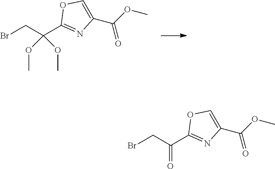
C(C(C1=NC(C(OC)=O)=CO1)(OC)OC)Br.C(C(C1=NC(C(OC)=O)=CO1)=O)Br
